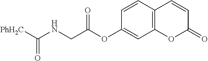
C(NCC(OC1=CC2=C(C=C1)C=CC(=O)O2)=O)([PhH2C])=O
